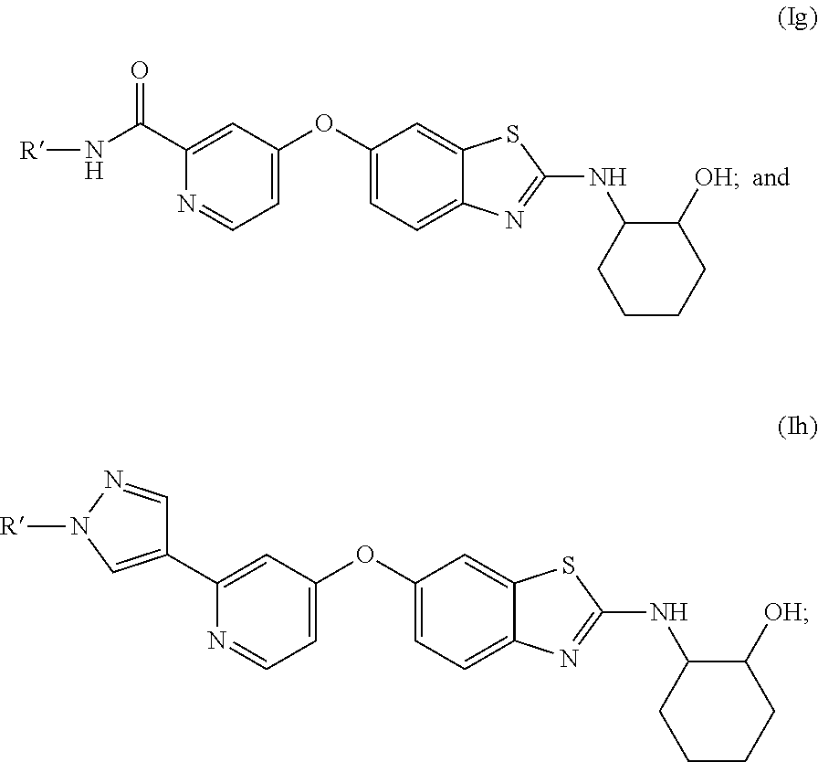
C1(C(N[R])=O)=CC(OC2=CC=C3C(=C2)SC(NC2CCCCC2[OH])=N3)=CC=N1.C1(C2=CN([R])N=C2)=CC(OC2=CC=C3C(=C2)SC(NC2CCCCC2[OH])=N3)=CC=N1
